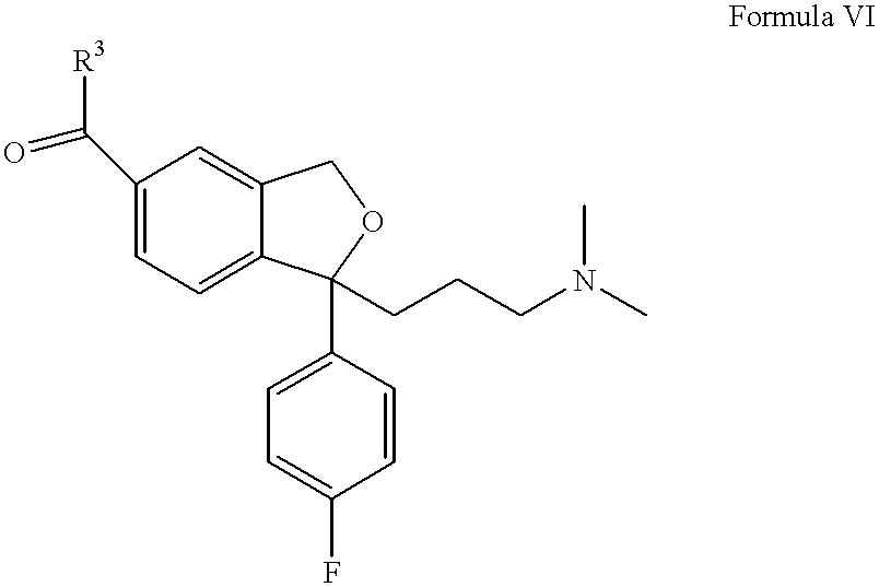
C1(C(=O)[R3])=CC=C2C(=C1)COC2(C1=CC=C(F)C=C1)CCCN(C)C
